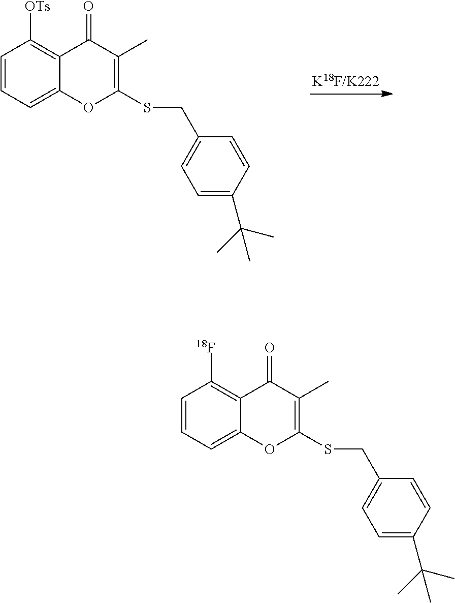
C1=CC=C2C(=C1[OTs])C(=O)C(C)=C(SCC1=CC=C(C(C)(C)C)C=C1)O2.C1=CC=C2C(=C1[18F])C(=O)C(C)=C(SCC1=CC=C(C(C)(C)C)C=C1)O2
